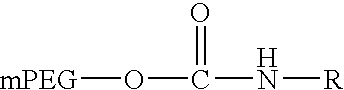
[mPEG]OC(=O)N[R]
